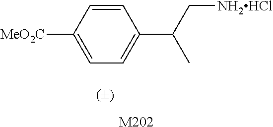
C1([MeO2C])=CC=C(C(C[NH2HCl])C)C=C1.[M202]
